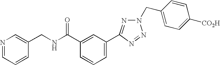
N1=CC=CC(CNC(C2=CC(C3=NN(CC4=CC=C([CO2H])C=C4)N=N3)=CC=C2)=O)=C1
